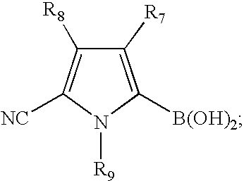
[B(OH)2]C1=C([R7])C([R8])=C([NC])N1[R9]
